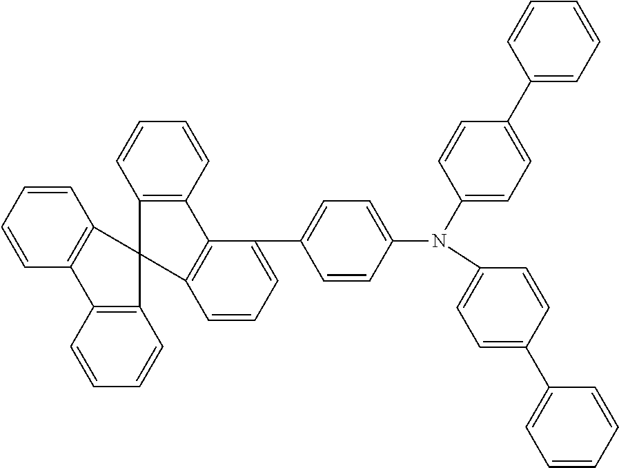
C1(C2=CC=CC=C2)=CC=C(N(C2=CC=C(C3=CC=CC=C3)C=C2)C2=CC=C(C3=CC=CC4=C3C3=C(C=CC=C3)C43C4=C(C=CC=C4)C4=C3C=CC=C4)C=C2)C=C1
